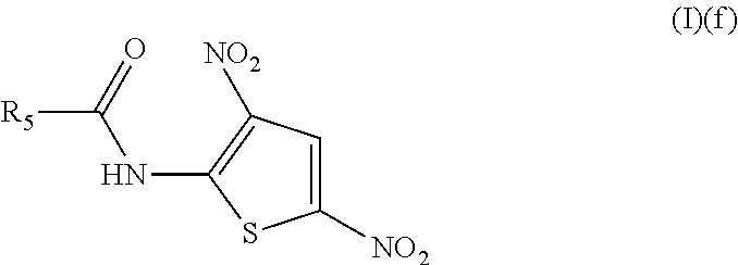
C1([NO2])=CC([NO2])=C(NC(=O)[R5])S1
